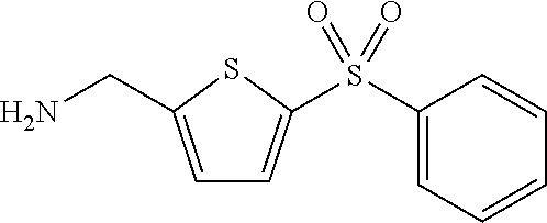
C1=C(CN)SC(S(C2=CC=CC=C2)(=O)=O)=C1
